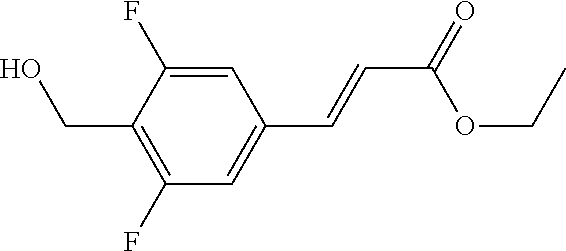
C1=C(F)C(CO)=C(F)C=C1C=CC(=O)OCC
